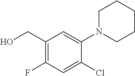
C1(CO)=C(F)C=C(Cl)C(N2CCCCC2)=C1
